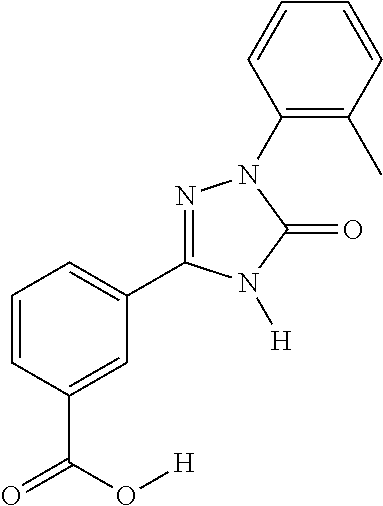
C1=CC(C(O[H])=O)=CC(C2=NN(C3=C(C)C=CC=C3)C(=O)N2[H])=C1
